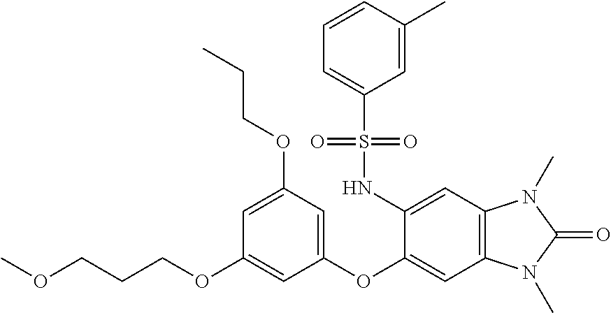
O(CCCOC1=CC(OC2=CC3=C(C=C2NS(C2=CC=CC(C)=C2)(=O)=O)N(C)C(=O)N3C)=CC(OCCC)=C1)C
